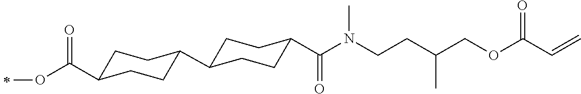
C1C(C(OC)=O)CCC(C2CCC(C(N(CCC(COC(C=C)=O)C)C)=O)CC2)C1
